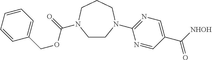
C1CN(C2=NC=C(C([NHOH])=O)C=N2)CCCN1C(=O)OCC1=CC=CC=C1
